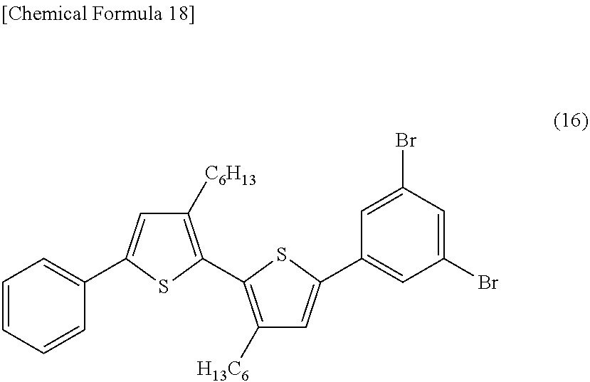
C1=CC=CC(C2=CC([C6H13])=C(C3=C([H13C6])C=C(C4=CC(Br)=CC(Br)=C4)S3)S2)=C1
